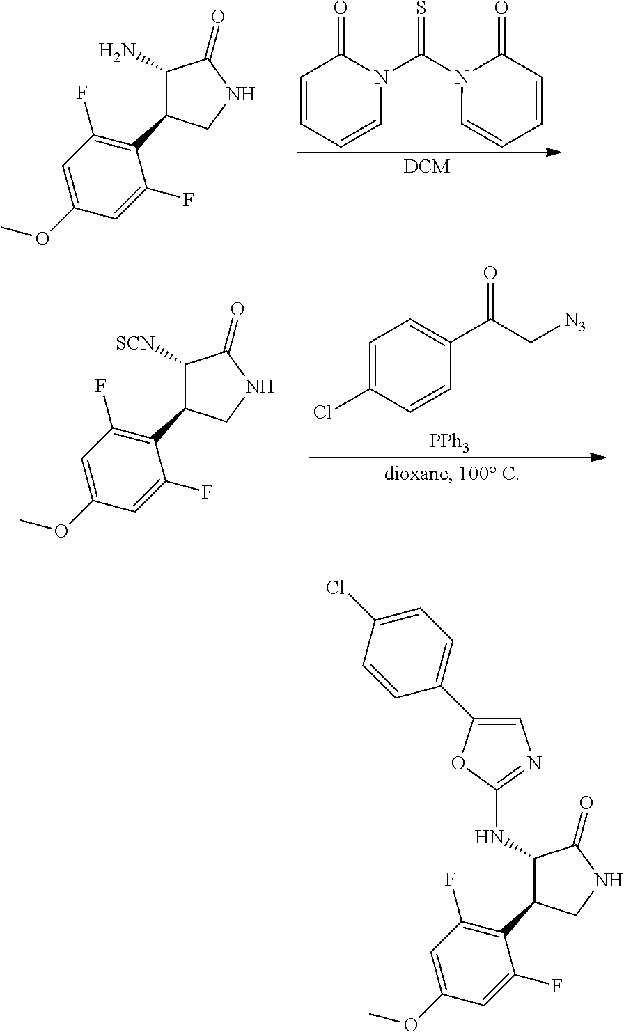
C1(N)C(C2=C(F)C=C(OC)C=C2F)CNC1=O.C1=CC=CN(C(N2C(=O)C=CC=C2)=S)C1=O.C1([SCN])C(C2=C(F)C=C(OC)C=C2F)CNC1=O.C1=C(Cl)C=CC(C(C[N3])=O)=C1.[PPh3].C1(NC2=NC=C(C3=CC=C(Cl)C=C3)O2)C(C2=C(F)C=C(OC)C=C2F)CNC1=O
